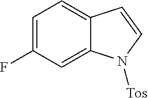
C1=C(F)C=C2C(=C1)C=CN2[Tos]
